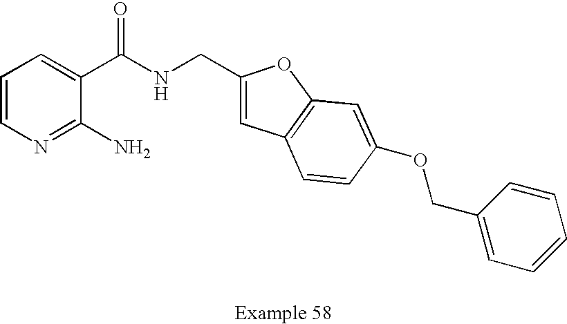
C1=CN=C(N)C(C(NCC2=CC3=C(O2)C=C(OCC2=CC=CC=C2)C=C3)=O)=C1
